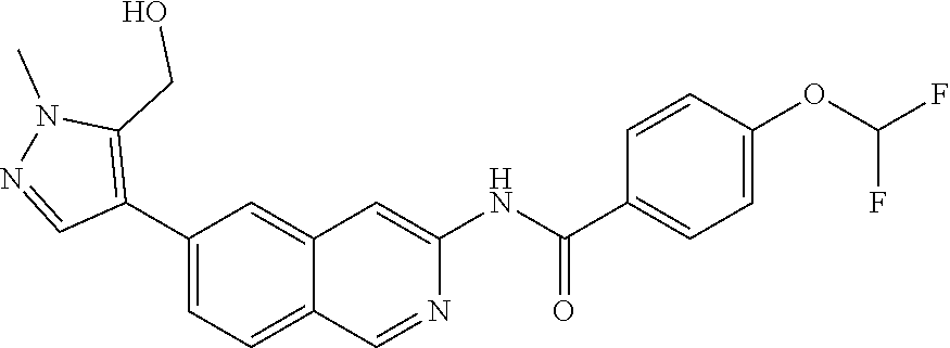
C1=NN(C)C(CO)=C1C1=CC=C2C(=C1)C=C(NC(C1=CC=C(OC(F)F)C=C1)=O)N=C2
